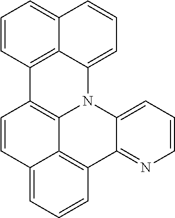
C1=CC=C2C3=C(C=CC=C13)C1=C3N2C2=CC=CN=C2C2=C3C(=CC=C2)C=C1
